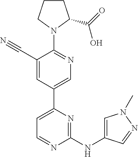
C1CCN(C2=NC=C(C3=CC=NC(NC4=CN(C)N=C4)=N3)C=C2C#N)C1C(=O)O
